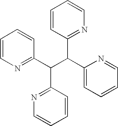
C1=CC(C(C2=CC=CC=N2)C(C2=NC=CC=C2)C2=NC=CC=C2)=NC=C1
